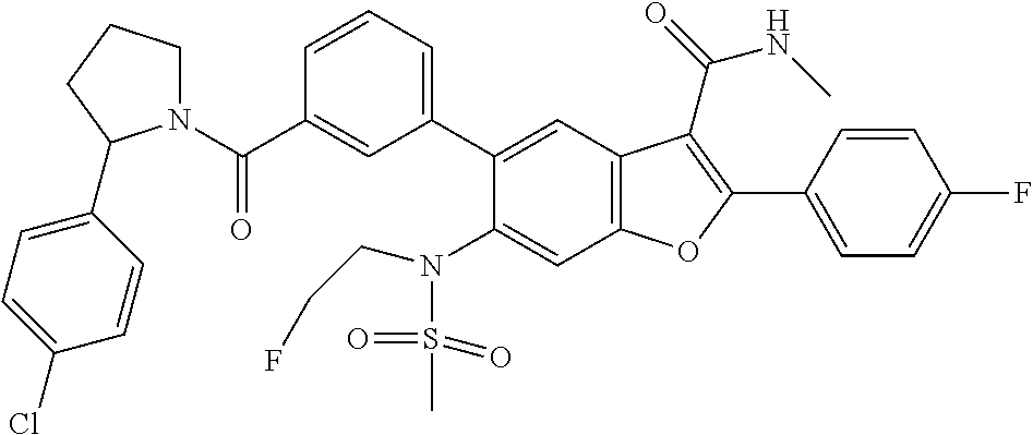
C1=CC=C(C2=CC3=C(C=C2N(S(C)(=O)=O)CCF)OC(C2=CC=C(F)C=C2)=C3C(NC)=O)C=C1C(N1CCCC1C1=CC=C(Cl)C=C1)=O
